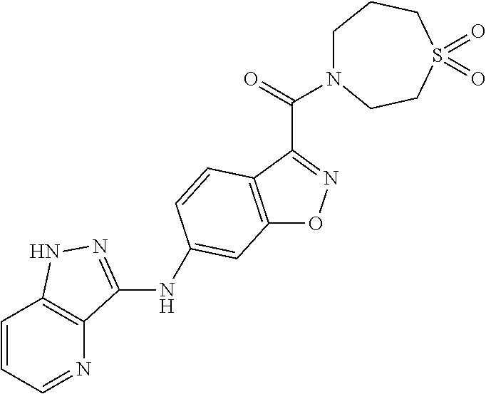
C12=C(C(C(=O)N3CCCS(=O)(=O)CC3)=NO1)C=CC(NC1=NNC3=C1N=CC=C3)=C2
